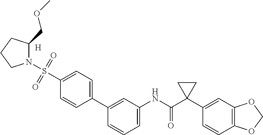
C1=CC=C(NC(C2(C3=CC4=C(C=C3)OCO4)CC2)=O)C=C1C1=CC=C(S(N2C(COC)CCC2)(=O)=O)C=C1.[H]
